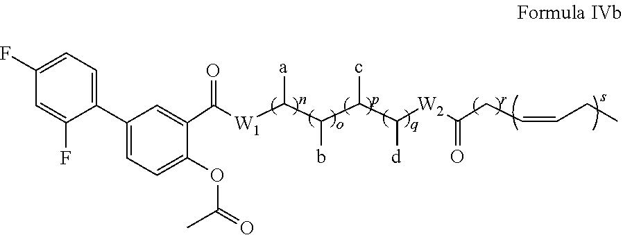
C1(F)=CC=C(C2=CC=C(OC(=O)C)C(C([W1]C(C(C(C([W2]C(CC=CCC)=O)[d])c)b)[a])=O)=C2)C(F)=C1
